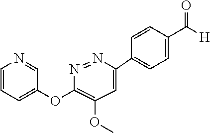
C1(OC2=CC=CN=C2)=C(OC)C=C(C2=CC=C(C([H])=O)C=C2)N=N1
